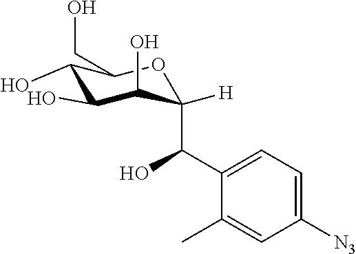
C1([N3])=CC=C(C(O)C2([H])C(O)C(O)C(O)C(CO)O2)C(C)=C1
